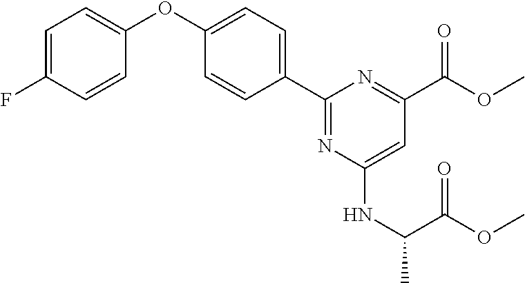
C1=C(F)C=CC(OC2=CC=C(C3=NC(NC(C)C(OC)=O)=CC(C(OC)=O)=N3)C=C2)=C1
